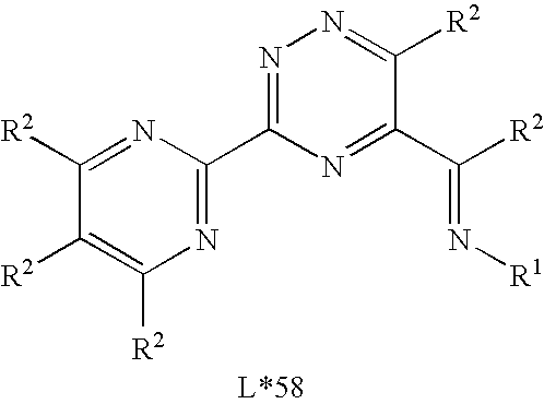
N1=C(C2=NC([R2])=C([R2])C([R2])=N2)N=C(C([R2])=N[R1])C([R2])=N1
